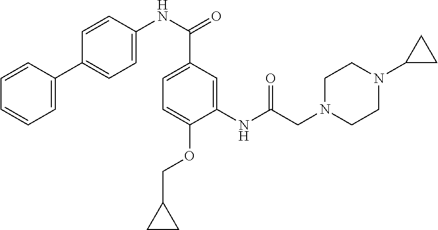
C1=C(C2=CC=C(NC(=O)C3=CC=C(OCC4CC4)C(NC(CN4CCN(C5CC5)CC4)=O)=C3)C=C2)C=CC=C1
